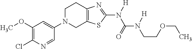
C1(OC)=C(Cl)N=CC(N2CC3=C(CC2)N=C(N([H])C(=O)N([H])CCOCC)S3)=C1
